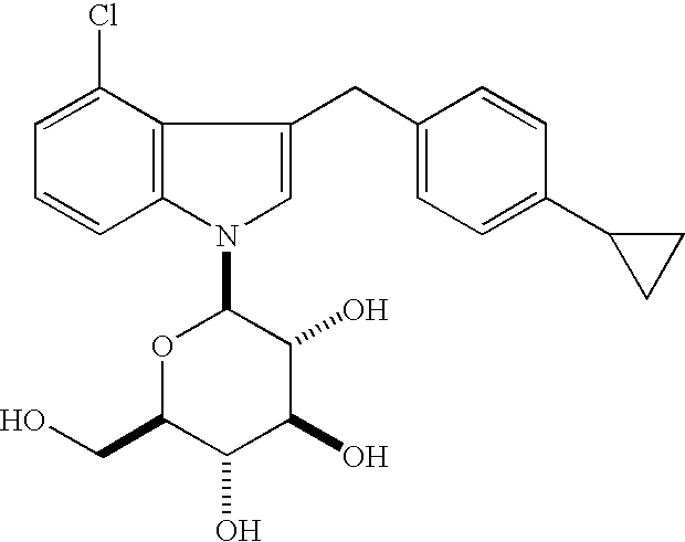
C12=C(N(C3OC(CO)C(O)C(O)C3O)C=C1CC1=CC=C(C3CC3)C=C1)C=CC=C2Cl
